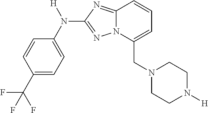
C1=CC(C(F)(F)F)=CC=C1N([H])C1=NN2C(=N1)C=CC=C2CN1CCN([H])CC1
